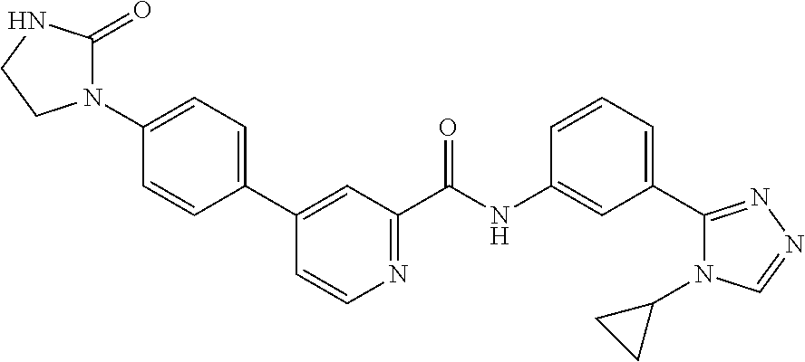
C1(C2=CC=C(N3C(=O)NCC3)C=C2)=CC(C(NC2=CC(C3=NN=CN3C3CC3)=CC=C2)=O)=NC=C1
